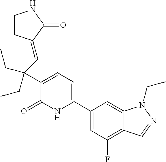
C1(C2=CC=C(C(C=C3CCNC3=O)(CC)CC)C(=O)N2)=CC(F)=C2C(=C1)N(CC)N=C2
